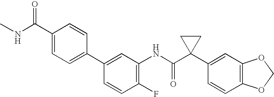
C1(NC(C2(C3=CC4=C(C=C3)OCO4)CC2)=O)=C(F)C=CC(C2=CC=C(C(=O)NC)C=C2)=C1
